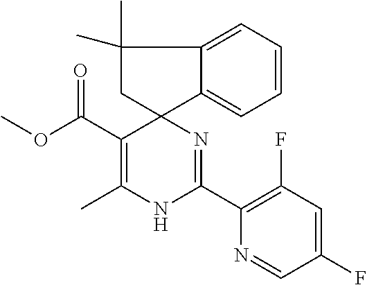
C(C1=C(C)NC(C2=C(F)C=C(F)C=N2)=NC12CC(C)(C)C1=CC=CC=C21)(=O)OC
